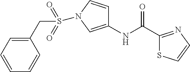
C1=CC=C(CS(=O)(=O)N2C=CC(NC(C3=NC=CS3)=O)=C2)C=C1
